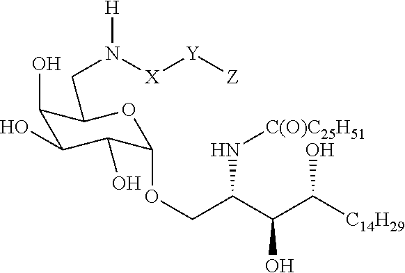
C1(O)C(O)C(O)C(OCC(C(C([C14H29])O)O)N[C(O)C25H51])OC1CN([X][Y][Z])[H]
